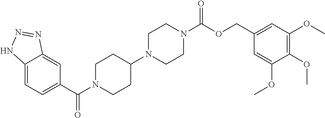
C12=CC=C(C(=O)N3CCC(N4CCN(C(=O)OCC5=CC(OC)=C(OC)C(OC)=C5)CC4)CC3)C=C1N=NN2
